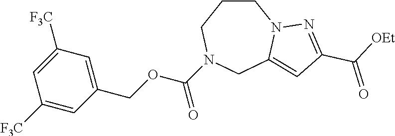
C1CCN(C(OCC2=CC([F3C])=CC([F3C])=C2)=O)CC2=CC(C([OEt])=O)=NN12
